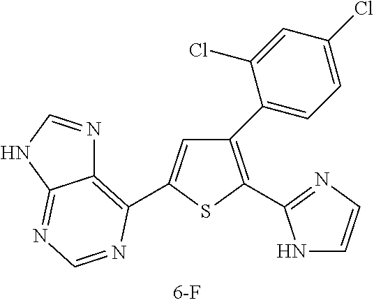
C1=C(C2=C3N=CNC3=NC=N2)SC(C2=NC=CN2)=C1C1=CC=C(Cl)C=C1Cl
